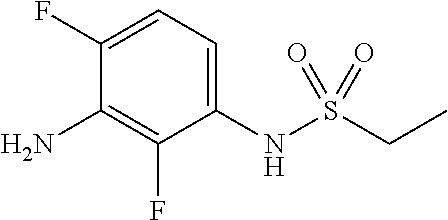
C1(F)=CC=C(NS(CC)(=O)=O)C(F)=C1N
